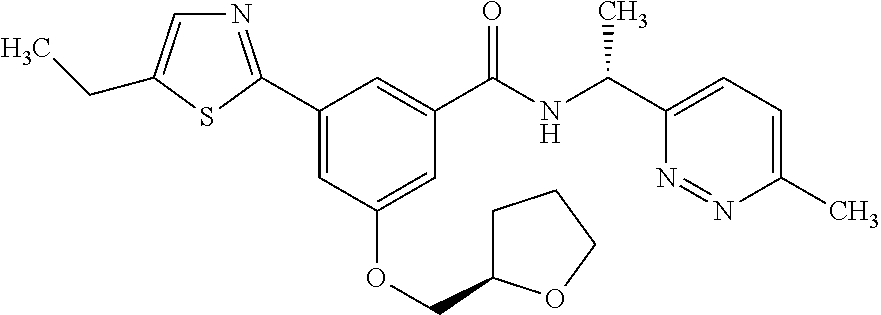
C1(C2=NC=C(CC)S2)=CC(OCC2CCCO2)=CC(C(NC(C2=CC=C(C)N=N2)C)=O)=C1
